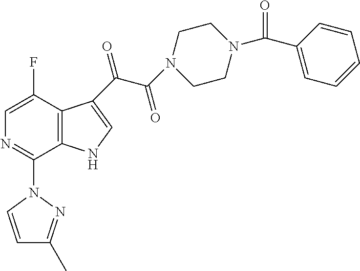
N1C=C(C(=O)C(N2CCN(C(C3=CC=CC=C3)=O)CC2)=O)C2=C1C(N1C=CC(C)=N1)=NC=C2F
